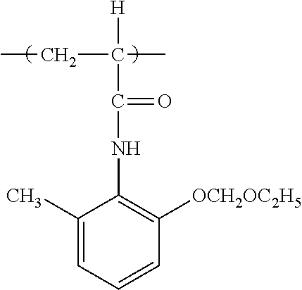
C1(C)=CC=CC([OCH2OC2H5])=C1NC(=O)C(C)(CC)[H]
